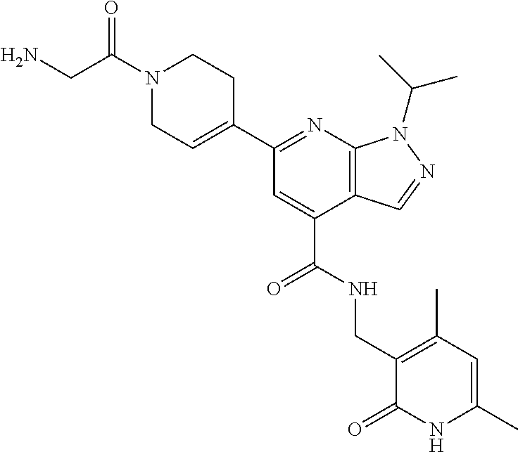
N1=C(C2=CCN(C(=O)CN)CC2)C=C(C(NCC2=C(C)C=C(C)NC2=O)=O)C2=C1N(C(C)C)N=C2
